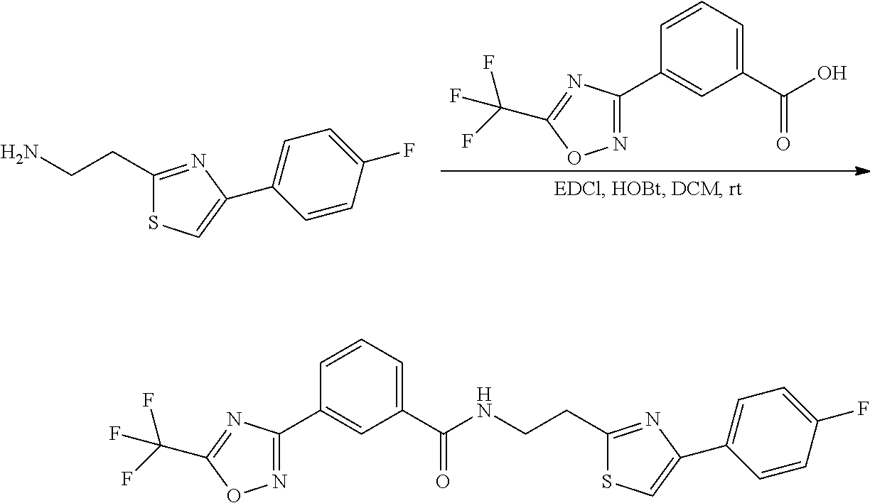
C1(CCN)=NC(C2=CC=C(F)C=C2)=CS1.N1=C(C2=CC(C(O)=O)=CC=C2)N=C(C(F)(F)F)O1.C1(CCNC(C2=CC=CC(C3=NOC(C(F)(F)F)=N3)=C2)=O)=NC(C2=CC=C(F)C=C2)=CS1
